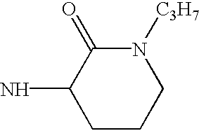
C1CCN([C3H7])C(=O)C1N
